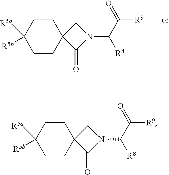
C1([R5a])([R5b])CCC2(CC1)C(=O)N(C([R8])C([R9])=O)C2.C1([R5a])([R5b])CCC2(CC1)C(=O)N(C([R8])C([R9])=O)C2
